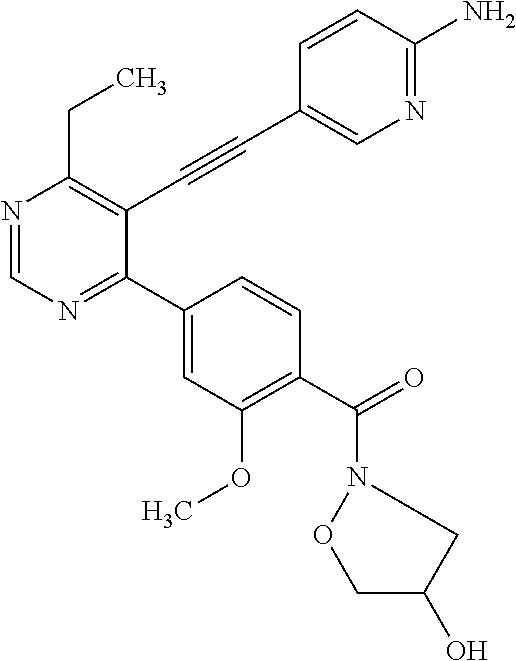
N1=CN=C(C2=CC(OC)=C(C(=O)N3OCC(O)C3)C=C2)C(C#CC2=CN=C(N)C=C2)=C1CC
